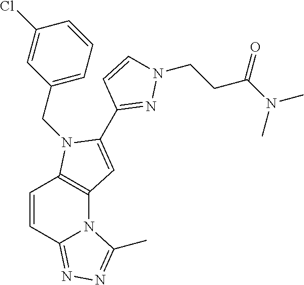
C12=C(N(CC3=CC=CC(Cl)=C3)C(C3=NN(CCC(N(C)C)=O)C=C3)=C1)C=CC1=NN=C(C)N21
